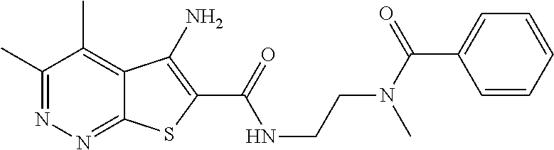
C1(C)=NN=C2C(=C1C)C(N)=C(C(=O)NCCN(C(C1=CC=CC=C1)=O)C)S2
